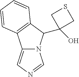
N12C(=CN=C1)C1=C(C2C2(O)CSC2)C=CC=C1
